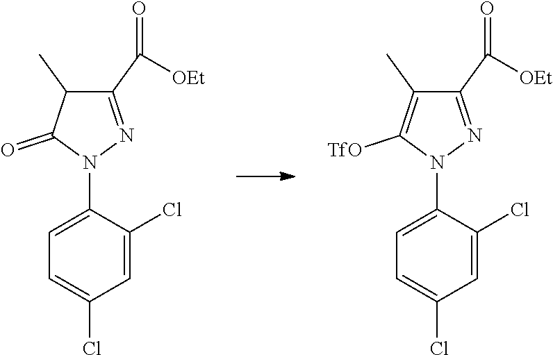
C1=C(N2N=C(C([OEt])=O)C(C)=C2[TfO])C(Cl)=CC(Cl)=C1.C1=C(N2N=C(C([OEt])=O)C(C)C2=O)C(Cl)=CC(Cl)=C1
